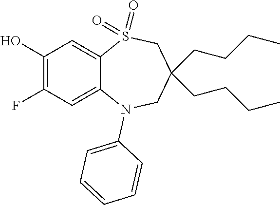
OC1=C(F)C=C2C(=C1)S(=O)(=O)CC(CCCC)(CCCC)CN2C1=CC=CC=C1
